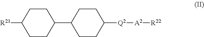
C1CC([R21])CCC1C1CCC([Q2][A2][R22])CC1
